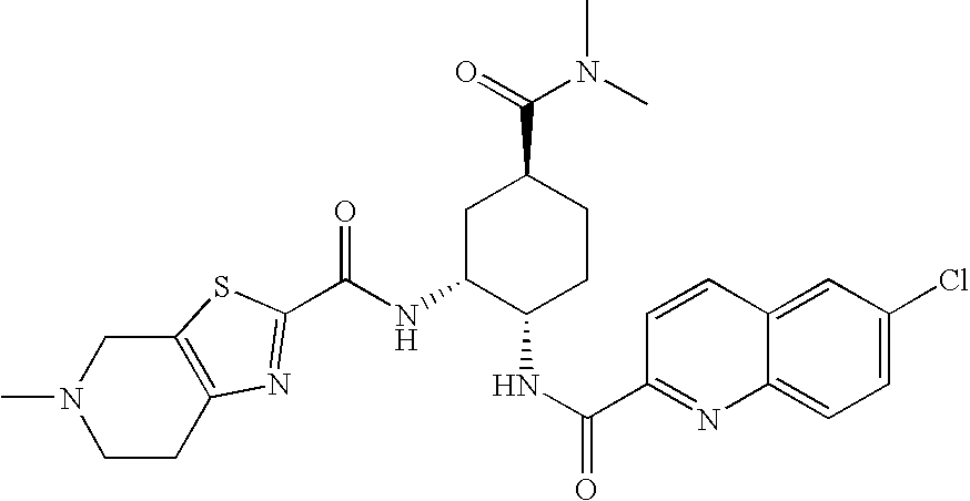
CN1CCC2=C(C1)SC(C(NC1C(NC(C3=NC4=CC=C(Cl)C=C4C=C3)=O)CCC(C(=O)N(C)C)C1)=O)=N2
